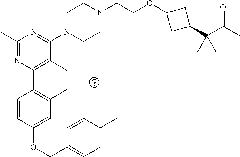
C1(OCC2=CC=C(C)C=C2)=CC2=C(C=C1)C1=C(CC2)C(N2CCN(CCOC3CC(C(C(C)=O)(C)C)C3)CC2)=NC(C)=N1
